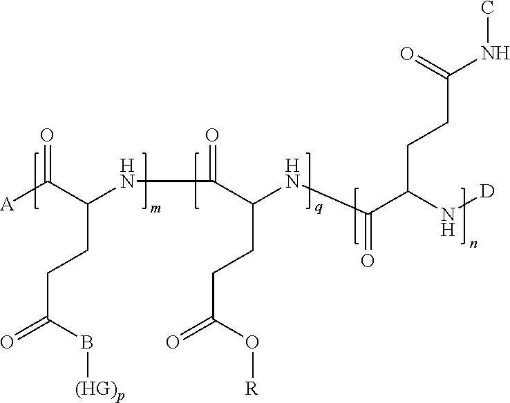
[A]C(C(NC(C(NC(C(N[D])CCC(NC)=O)=O)CCC(=O)O[R])=O)CCC(=O)B[(HG)p])=O
